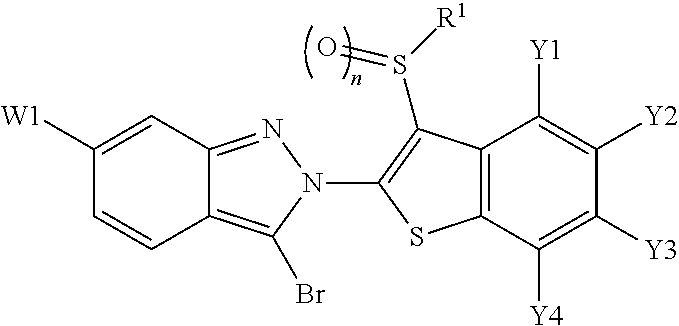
C12=NN(C3=C(S([R1])=O)C4=C(C([Y4])=C([Y3])C([Y2])=C4[Y1])S3)C(Br)=C1C=CC([W1])=C2
